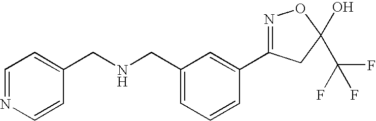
C1=C(CNCC2=CC=NC=C2)C=C(C2=NOC(C(F)(F)F)(O)C2)C=C1
